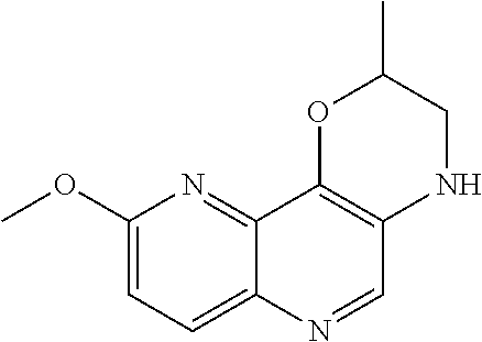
C1(OC)=CC=C2C(=N1)C1=C(C=N2)NCC(C)O1
